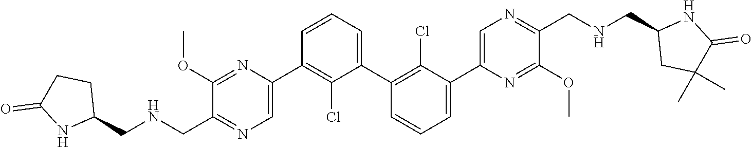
C1(C2=CN=C(CNCC3CCC(=O)N3)C(OC)=N2)=C(Cl)C(C2=C(Cl)C(C3=CN=C(CNCC4CC(C)(C)C(=O)N4)C(OC)=N3)=CC=C2)=CC=C1
